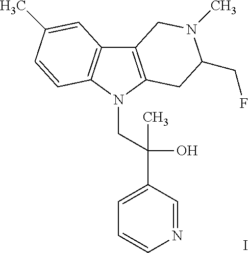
C12=C(N(CC(C3=CC=CN=C3)(O)C)C3=C1C=C(C)C=C3)CC(CF)N(C)C2.I
